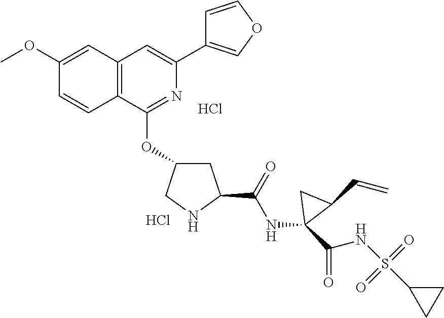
C1(OC)=CC2=C(C=C1)C(OC1CC(C(NC3(C(NS(C4CC4)(=O)=O)=O)C(C=C)C3)=O)NC1)=NC(C1=COC=C1)=C2.Cl.Cl
